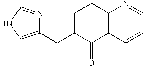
N1=CNC=C1CC1C(=O)C2=C(CC1)N=CC=C2
